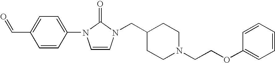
C1=CC(N2C=CN(CC3CCN(CCOC4=CC=CC=C4)CC3)C2=O)=CC=C1C=O
